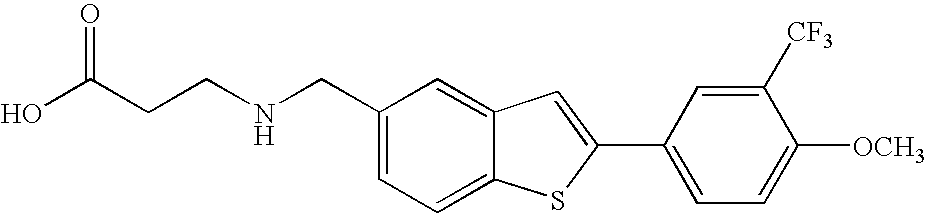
C1=C(CNCCC(O)=O)C=C2C(=C1)SC(C1=CC=C([OCH3])C([CF3])=C1)=C2
